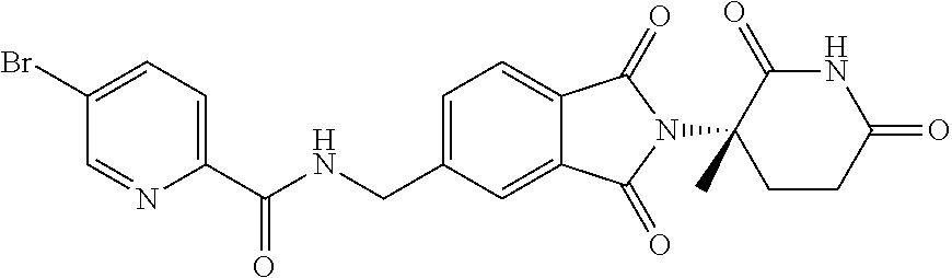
C(NCC1=CC=C2C(=C1)C(=O)N(C1(C)CCC(=O)NC1=O)C2=O)(=O)C1=CC=C(Br)C=N1
